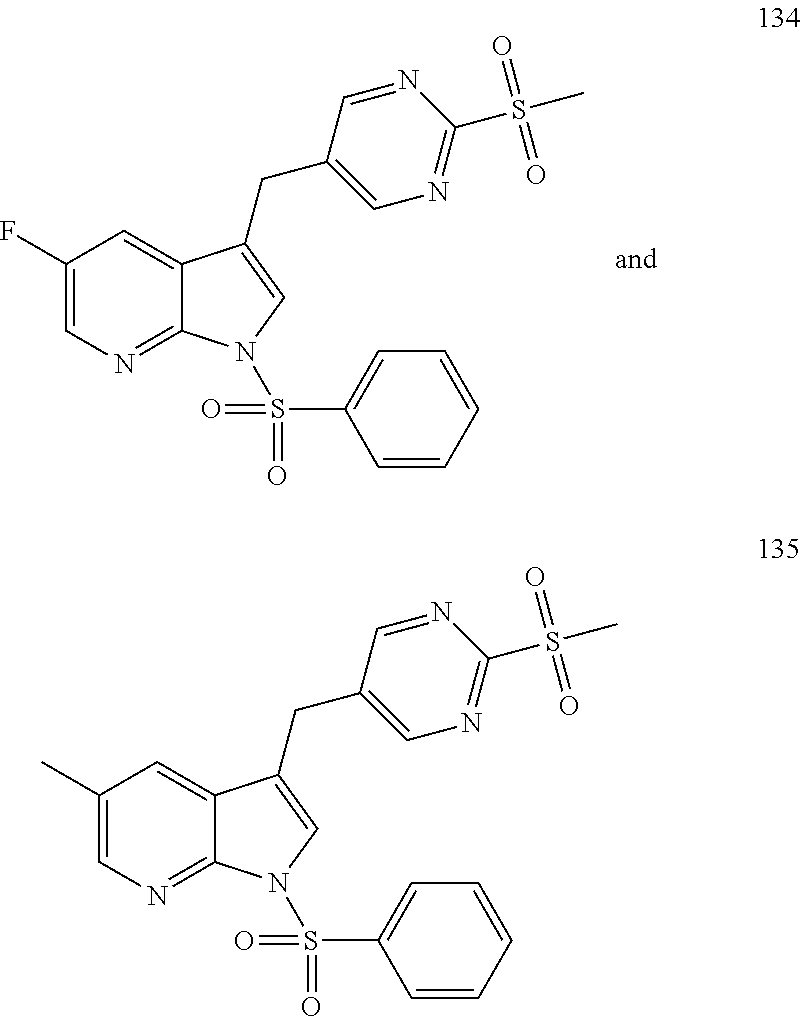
C1(F)=CN=C2C(=C1)C(CC1=CN=C(S(C)(=O)=O)N=C1)=CN2S(=O)(=O)C1=CC=CC=C1.C1(C)=CN=C2C(=C1)C(CC1=CN=C(S(C)(=O)=O)N=C1)=CN2S(=O)(=O)C1=CC=CC=C1
